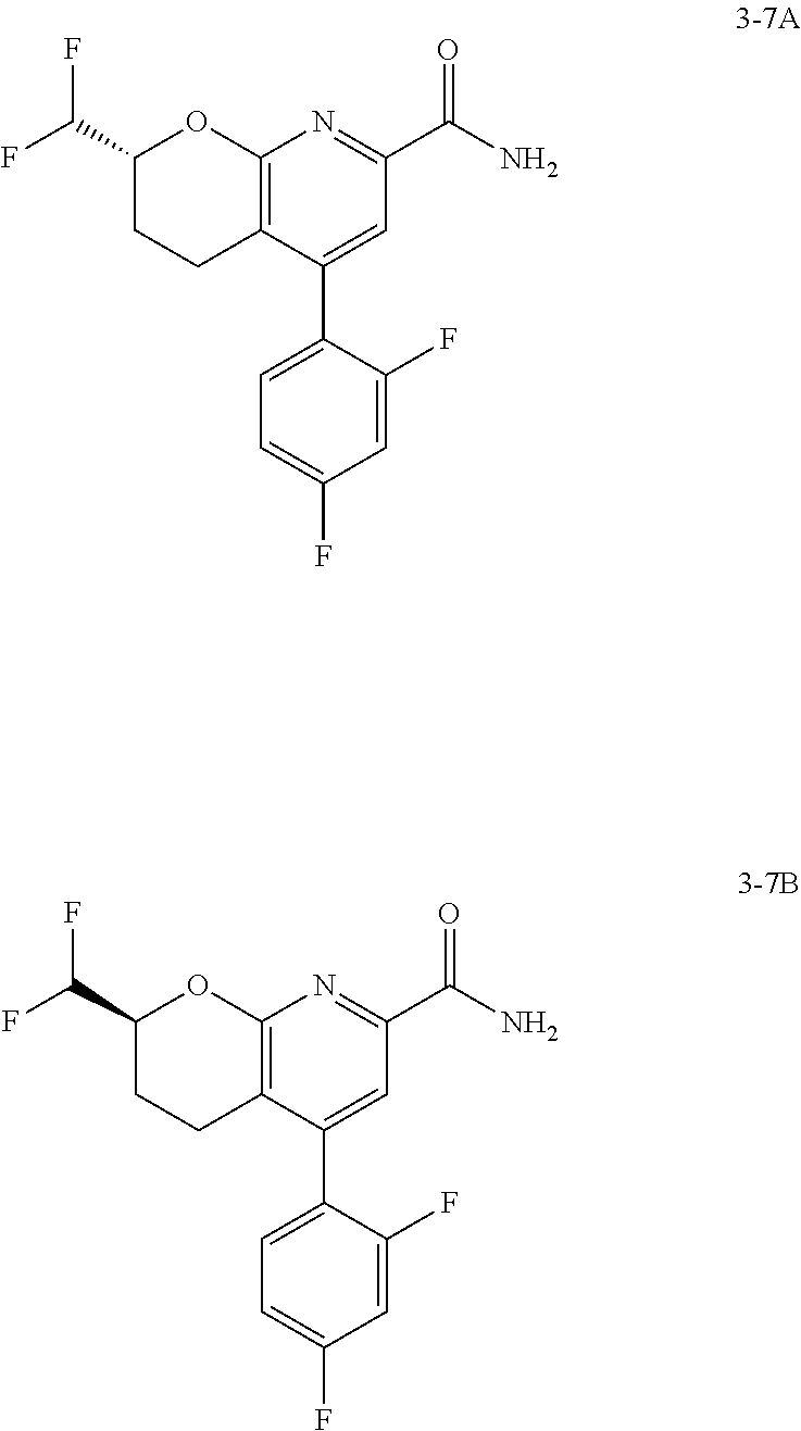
C1(C(F)F)CCC2=C(O1)N=C(C(N)=O)C=C2C1=CC=C(F)C=C1F.C1(C(F)F)CCC2=C(O1)N=C(C(N)=O)C=C2C1=CC=C(F)C=C1F
